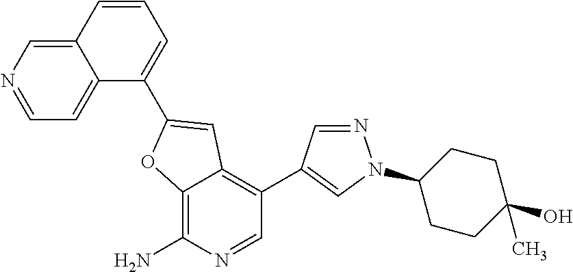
C12=C(N)N=CC(C3=CN(C4CCC(O)(C)CC4)N=C3)=C1C=C(C1=CC=CC3=CN=CC=C13)O2
